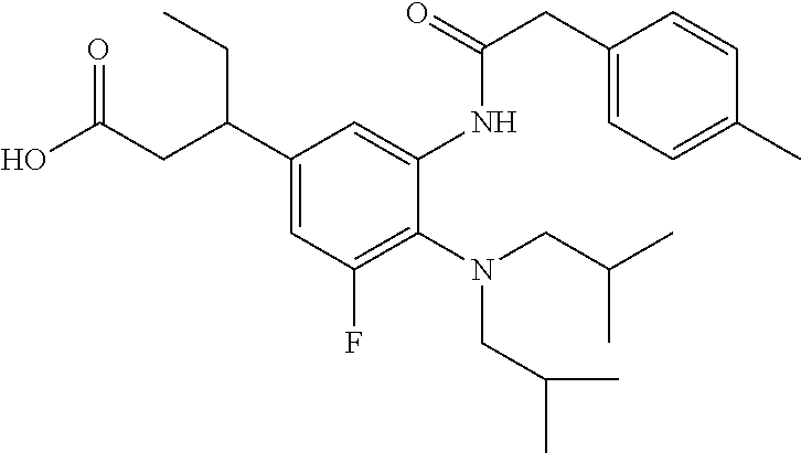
N(CC(C)C)(CC(C)C)C1=C(F)C=C(C(CC(O)=O)CC)C=C1NC(CC1=CC=C(C)C=C1)=O
